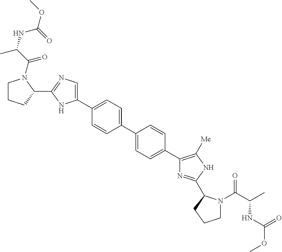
C1=C(C2=CC=C(C3=C([Me])NC(C4N(C(=O)C(NC(OC)=O)C)CCC4)=N3)C=C2)C=CC(C2=CN=C(C3N(C(=O)C(C)NC(OC)=O)CCC3)N2)=C1
